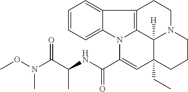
C1=CC=C2C(=C1)C1=C3N2C(C(NC(C(N(OC)C)=O)C)=O)=CC2(CC)C3([H])N(CC1)CCC2
